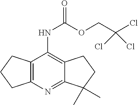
C12=C(C(NC(=O)OCC(Cl)(Cl)Cl)=C3C(=N1)C(C)(C)CC3)CCC2
